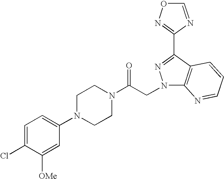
C1=C(Cl)C([OMe])=CC(N2CCN(C(CN3C4=C(C(C5=NOC=N5)=N3)C=CC=N4)=O)CC2)=C1
